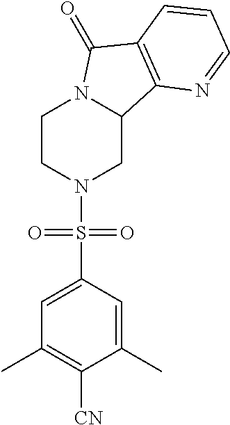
C1CN(S(C2=CC(C)=C([CN])C(C)=C2)(=O)=O)CC2N1C(=O)C1=C2N=CC=C1
